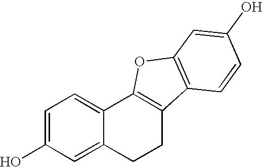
C1=C(O)C=C2C(=C1)C1=C(CC2)C2=C(O1)C=C(O)C=C2
